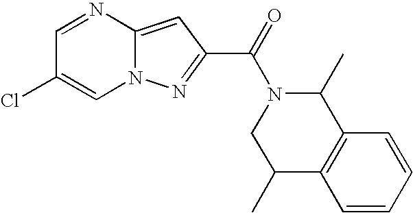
C12=CC(C(=O)N3CC(C)C4=C(C3C)C=CC=C4)=NN1C=C(Cl)C=N2
